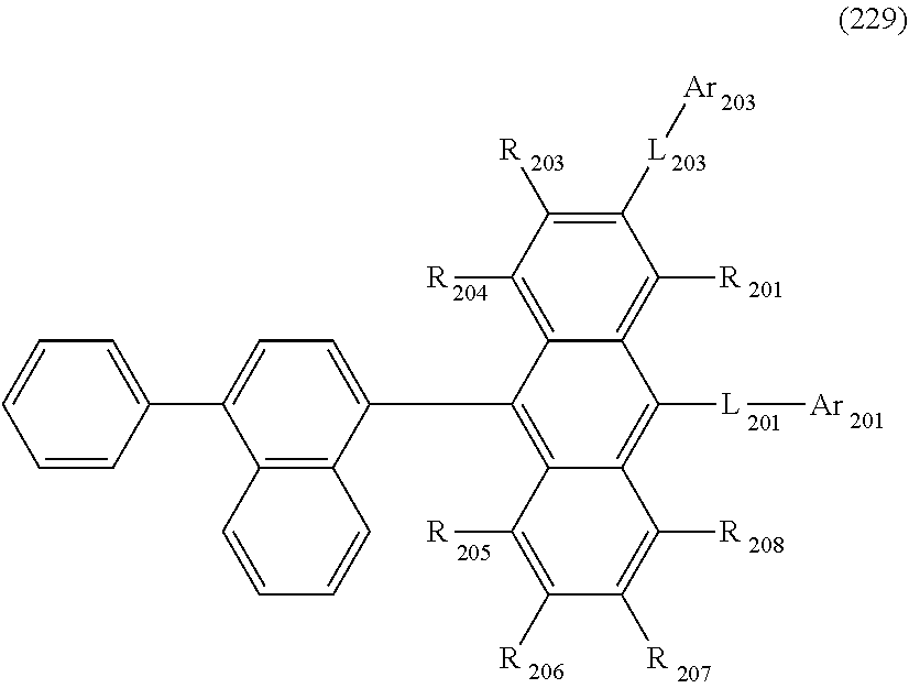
C1([L][Ar])=C([R])C([R])=C2C(=C1[R])C([L][Ar])=C1C(=C2C2=CC=C(C3=CC=CC=C3)C3=C2C=CC=C3)C([R])=C([R])C([R])=C1[R]
